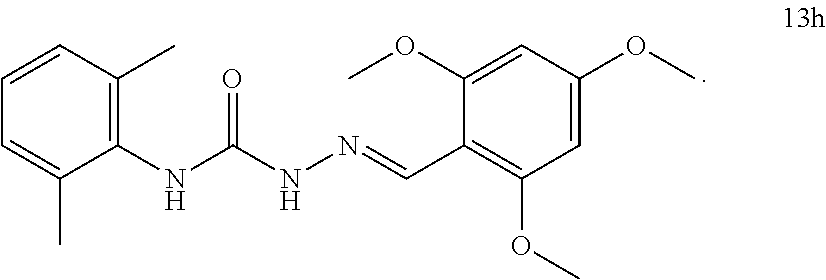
C1=CC=C(C)C(NC(NN=CC2=C(OC)C=C(OC)C=C2OC)=O)=C1C
